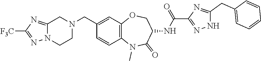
C1=CC2=C(C=C1CN1CC3=NC([F3C])=NN3CC1)OCC(NC(C1=NNC(CC3=CC=CC=C3)=N1)=O)C(=O)N2C
